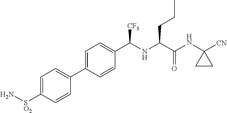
C1=C([SO2]N)C=CC(C2=CC=C(C(NC(C(NC3([CN])CC3)=O)CCC)[CF3])C=C2)=C1
